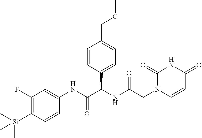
C1=CC(C(NC(CN2C=CC(=O)NC2=O)=O)C(NC2=CC(F)=C([Si](C)(C)C)C=C2)=O)=CC=C1COC
